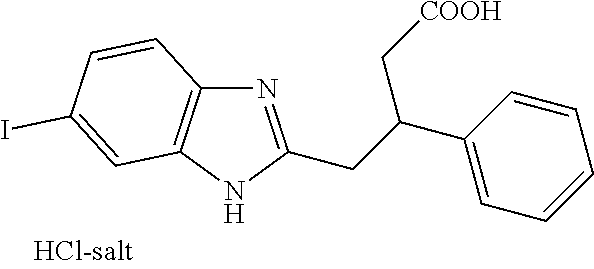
N1=C(CC(C2=CC=CC=C2)C[COOH])NC2=C1C=CC(I)=C2
